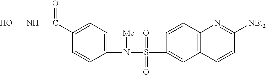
ONC(=O)C1=CC=C(N(S(=O)(=O)C2=CC3=C(C=C2)N=C([NEt2])C=C3)[Me])C=C1
